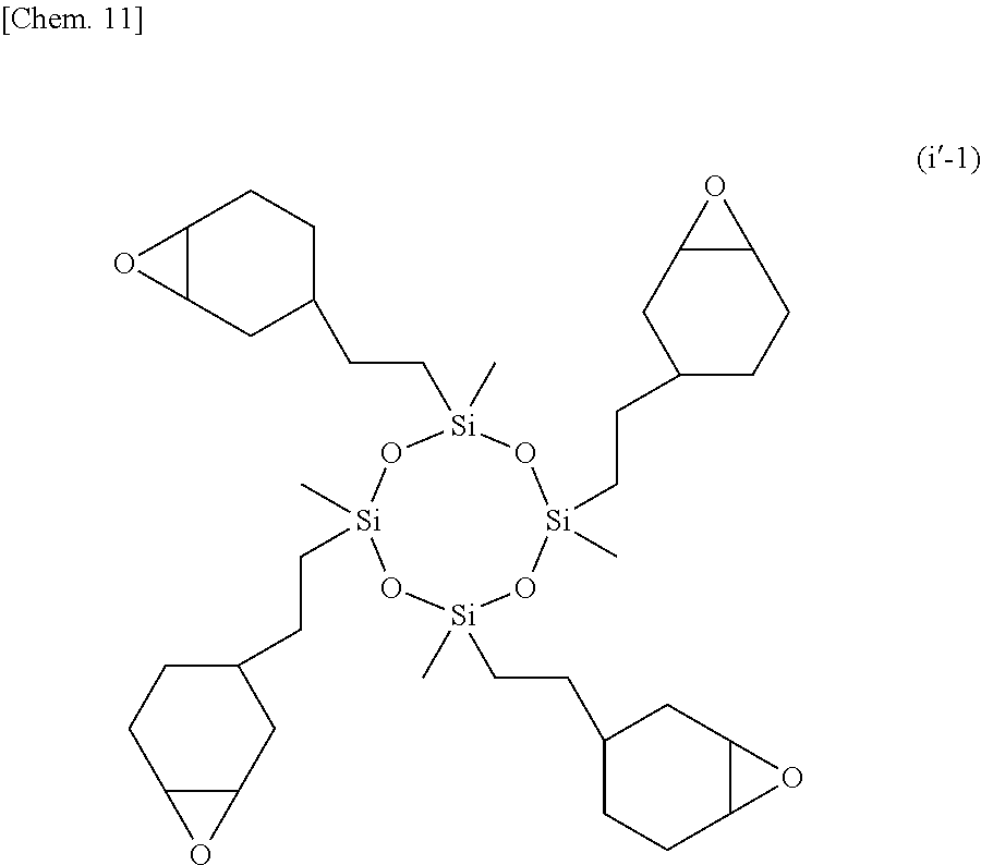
C([Si]1(C)O[Si](CCC2CCC3C(C2)O3)(C)O[Si](C)(CCC2CCC3C(C2)O3)O[Si](C)(CCC2CCC3C(C2)O3)O1)CC1CCC2C(C1)O2
